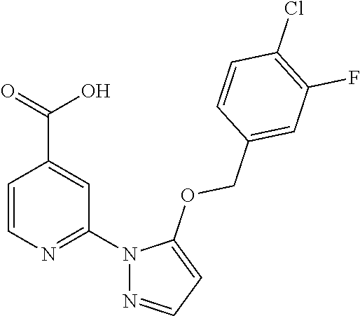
C1=CN=C(N2N=CC=C2OCC2=CC(F)=C(Cl)C=C2)C=C1C(=O)O
